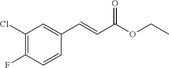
C1(Cl)=C(F)C=CC(C=CC(OCC)=O)=C1
